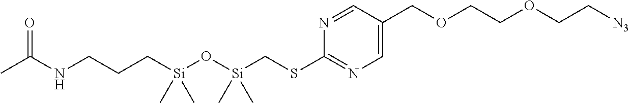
CC(NCCC[Si](O[Si](CSC1=NC=C(COCCOCC[N3])C=N1)(C)C)(C)C)=O
